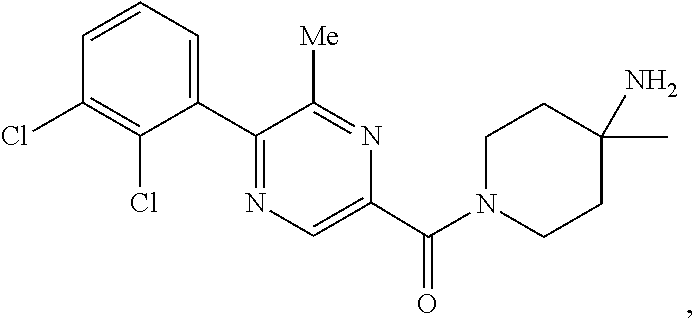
C1=C(C(N2CCC(C)(N)CC2)=O)N=C([Me])C(C2=CC=CC(Cl)=C2Cl)=N1
